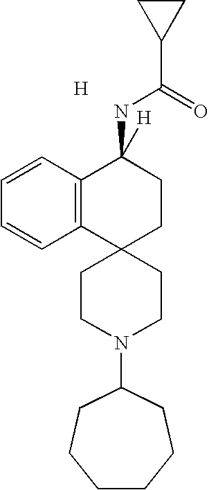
C1=CC2=C(C=C1)C1(CCC2(NC(C2CC2)=O)[H])CCN(C2CCCCCC2)CC1.[H]
